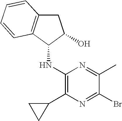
C1(NC2C(O)CC3=C2C=CC=C3)=C(C2CC2)N=C(Br)C(C)=N1
